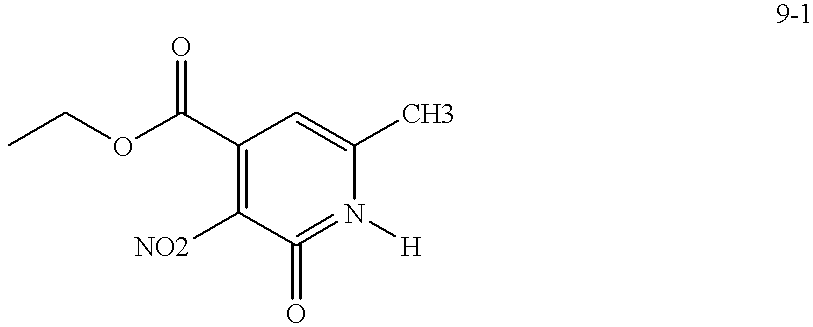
C1(C(OCC)=O)=C([NO2])C(=O)=N([H])C(C)=C1
